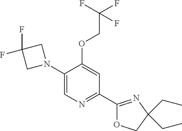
C1(N2CC(F)(F)C2)=CN=C(C2=NC(CC)(CC)CO2)C=C1OCC(F)(F)F
